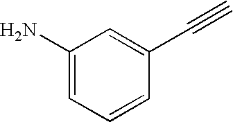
C1(N)=CC=CC(C#C)=C1
